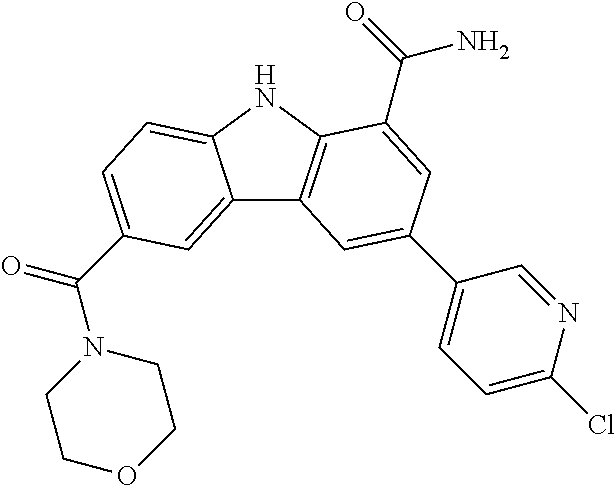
C12=CC(C(=O)N3CCOCC3)=CC=C1NC1=C2C=C(C2=CC=C(Cl)N=C2)C=C1C(N)=O
